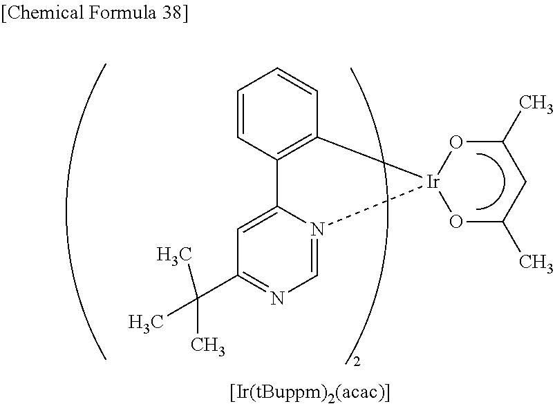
O1C(C)CC(C)O[Ir]12C1=C(C=CC=C1)C1=CC(C(C)(C)C)=NC=N21
